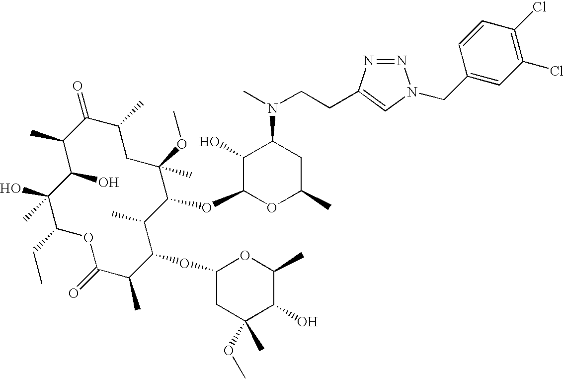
C1(=O)C(C)C(O)C(O)(C)C(CC)OC(=O)C(C)C(OC2CC(C)(OC)C(O)C(C)O2)C(C)C(OC2OC(C)CC(N(C)CCC3=CN(CC4=CC(Cl)=C(Cl)C=C4)N=N3)C2O)C(OC)(C)CC1C
